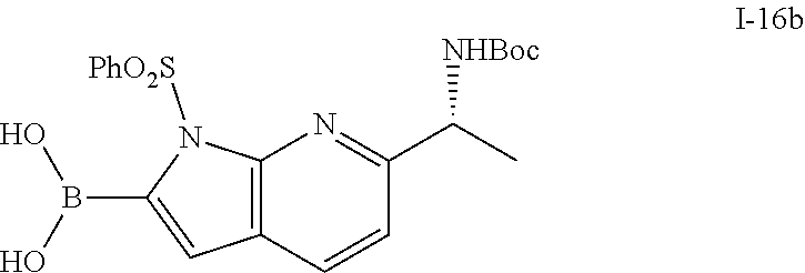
C12=C(C=CC(C(C)[NHBoc])=N1)C=C(B(O)O)N2[PhO2S]
